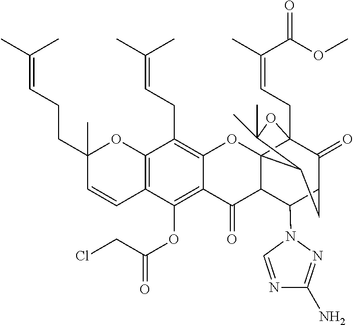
C12=C(C=CC(CCC=C(C)C)(C)O1)C(OC(=O)CCl)=C1C(=C2CC=C(C)C)OC23C4(CC=C(C)C(OC)=O)C(=O)C(CC2C(C)(C)O4)C(N2N=C(N)N=C2)C3C1=O
